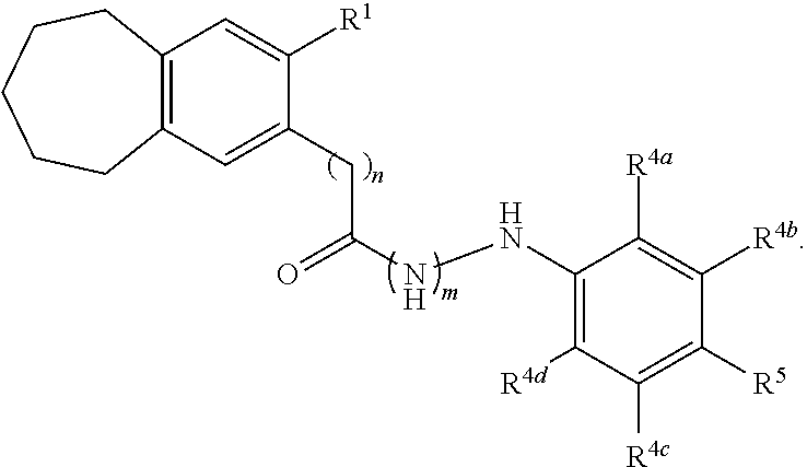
C1([R4d])=C(NNC(CC2=CC3=C(C=C2[R1])CCCCC3)=O)C([R4a])=C([R4b])C([R5])=C1[R4c]
